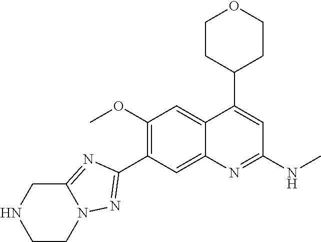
C12=CC(C3=NN4C(=N3)CNCC4)=C(OC)C=C1C(C1CCOCC1)=CC(NC)=N2
